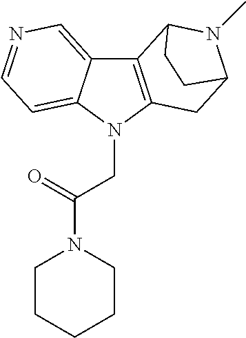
C12=C(N(CC(N3CCCCC3)=O)C3=CC=NC=C13)CC1N(C)C2CC1
